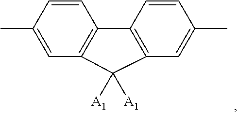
C1(C)=CC2=C(C=C1)C1=C(C=C(C)C=C1)C2([A1])[A1]
